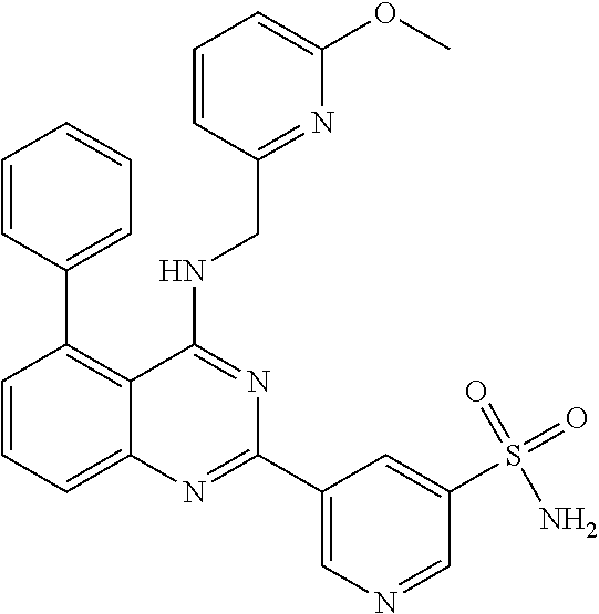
C1=CC=C2C(=C1C1=CC=CC=C1)C(NCC1=NC(OC)=CC=C1)=NC(C1=CN=CC(S(=O)(=O)N)=C1)=N2
